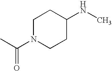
CC(N1CCC(NC)CC1)=O
